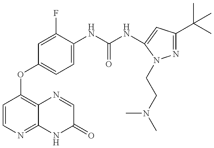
C1=CN=C2C(=C1OC1=CC=C(NC(=O)NC3=CC(C(C)(C)C)=NN3CCN(C)C)C(F)=C1)N=CC(=O)N2
